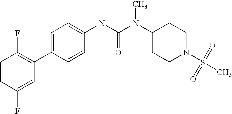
C1=CC(F)=CC(C2=CC=C(NC(N(C3CCN(S(C)(=O)=O)CC3)C)=O)C=C2)=C1F
